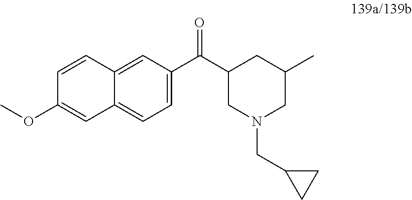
C1=CC2=CC(C(C3CN(CC4CC4)CC(C)C3)=O)=CC=C2C=C1OC
